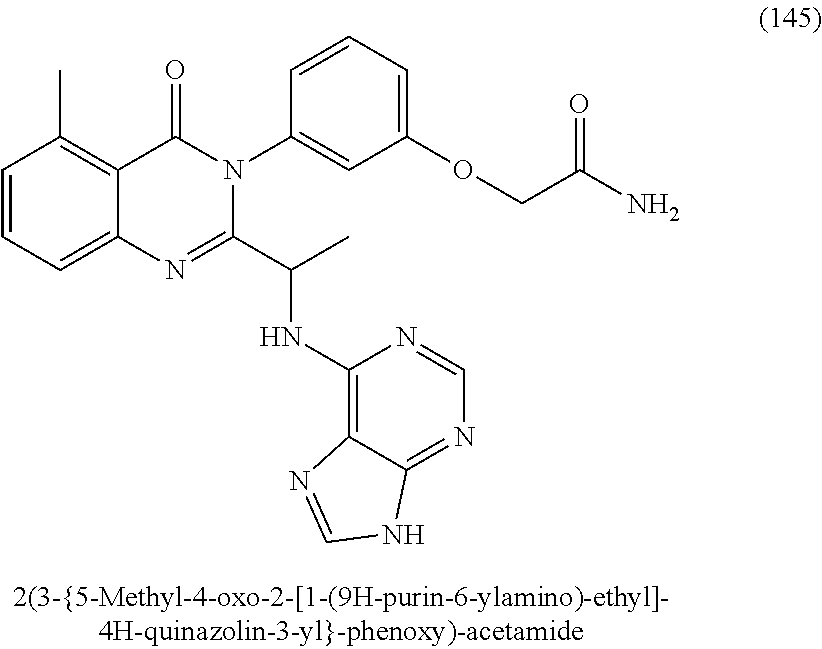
C1=CC=C2C(=C1C)C(=O)N(C1=CC(OCC(N)=O)=CC=C1)C(C(C)NC1=C3C(=NC=N1)NC=N3)=N2
